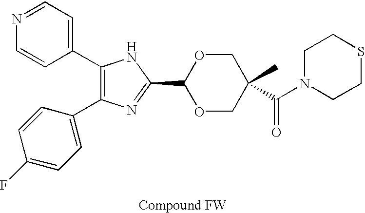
C1(C2=CC=NC=C2)=C(C2=CC=C(F)C=C2)N=C(C2OCC(C)(C(N3CCSCC3)=O)CO2)N1
